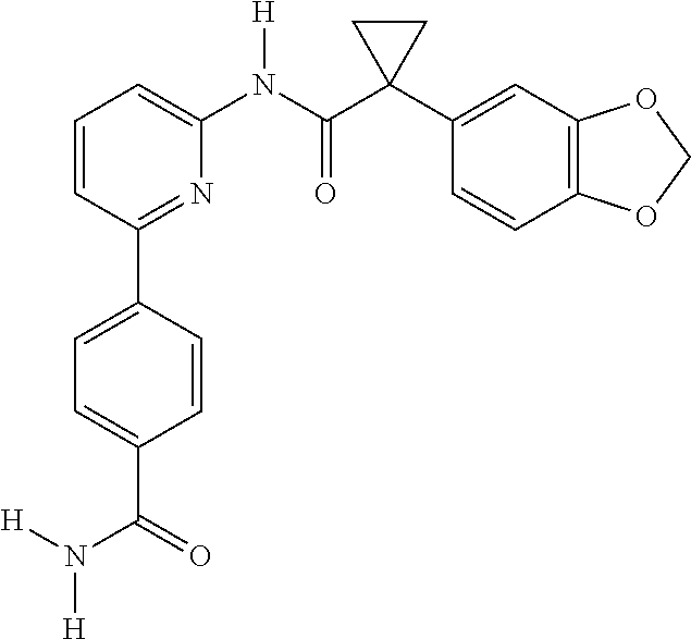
C1=CC(C2=CC=C(C(N([H])[H])=O)C=C2)=NC(N(C(C2(C3=CC4=C(C=C3)OCO4)CC2)=O)[H])=C1
